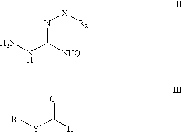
NNC([NHQ])N[X][R2].[R1][Y]C(=O)[H]
